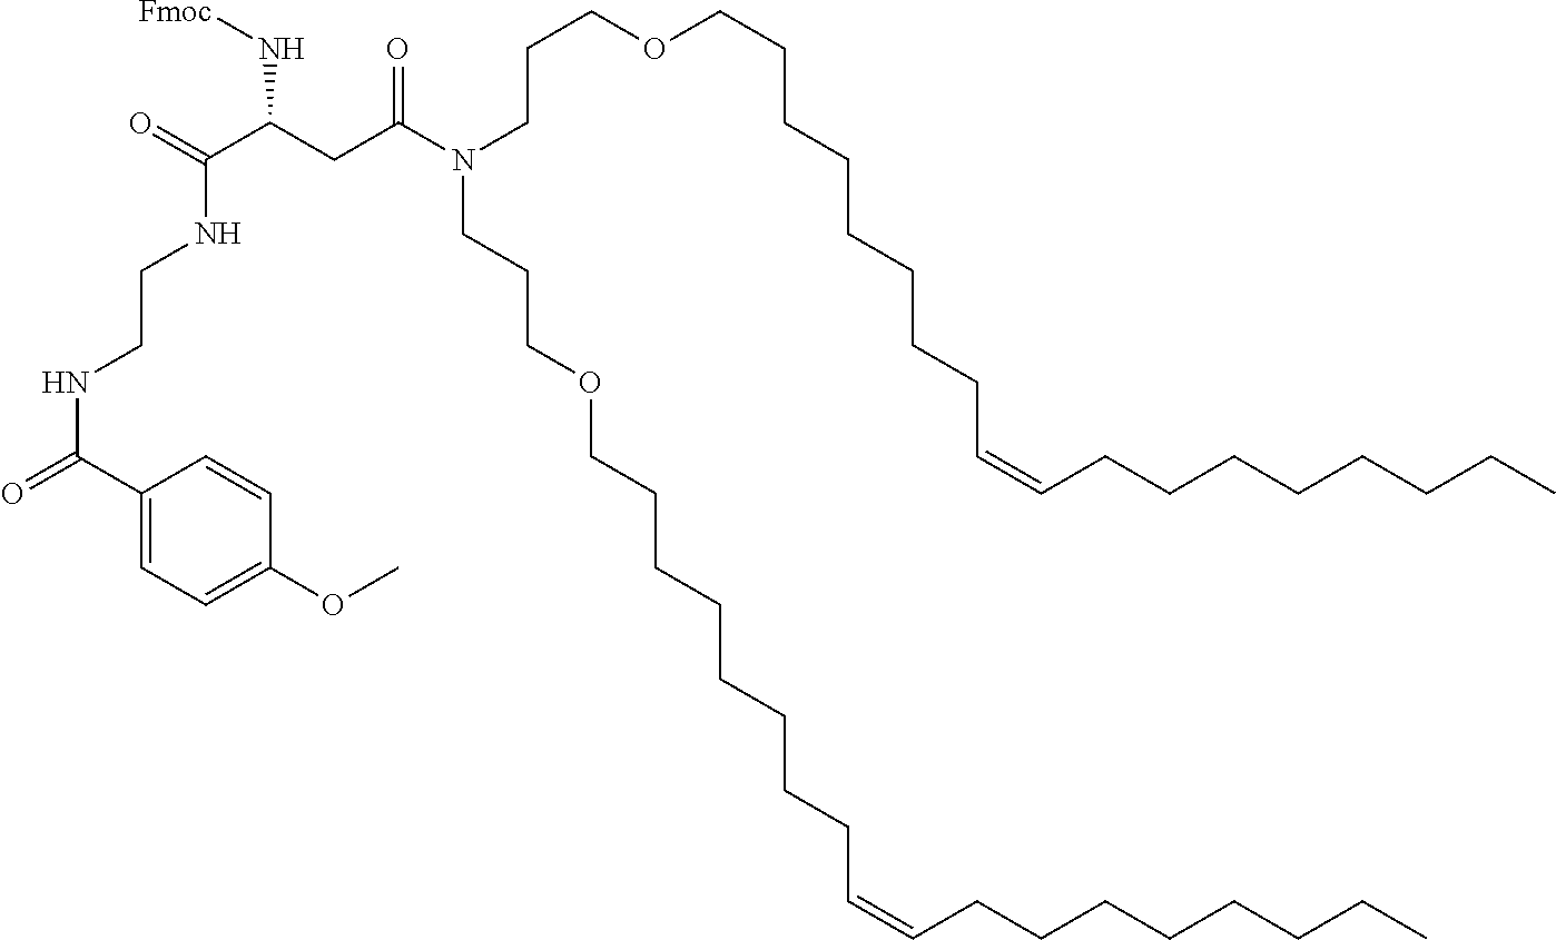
C1(C(=O)NCCNC(C(N[Fmoc])CC(N(CCCOCCCCCCCCC=CCCCCCCCC)CCCOCCCCCCCCC=CCCCCCCCC)=O)=O)=CC=C(OC)C=C1
